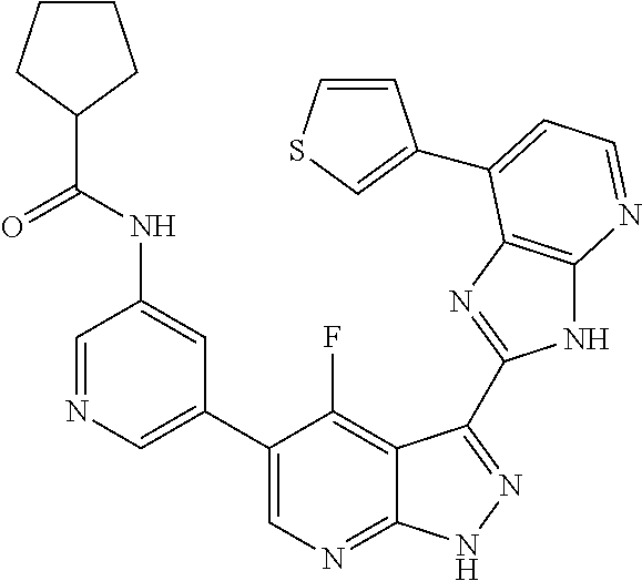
C1=NC=C(C2=CN=C3C(=C2F)C(C2=NC4=C(N2)N=CC=C4C2=CSC=C2)=NN3)C=C1NC(C1CCCC1)=O
